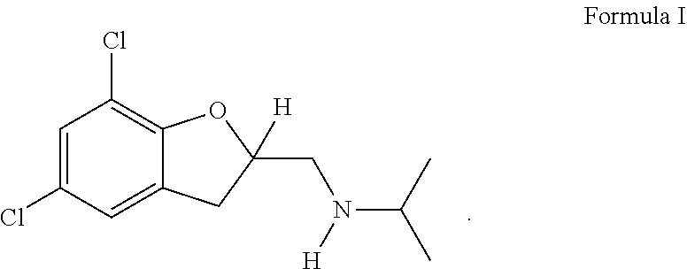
C1=C(Cl)C=C2C(=C1Cl)OC(CN(C(C)C)[H])([H])C2
